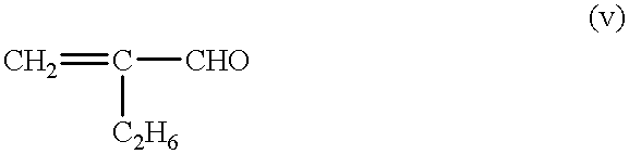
C=C([CHO])[C2H6]
